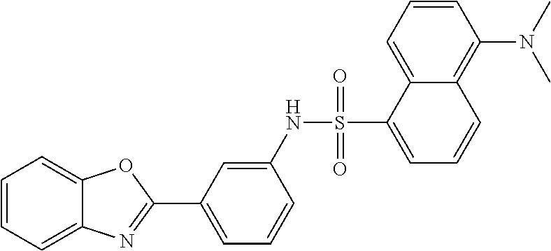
C1=CC=C2C(=C1)OC(C1=CC=CC(NS(C3=CC=CC4=C(N(C)C)C=CC=C34)(=O)=O)=C1)=N2
